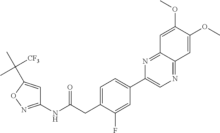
C1=C(CC(NC2=NOC(C(C)([CF3])C)=C2)=O)C(F)=CC(C2=CN=C3C(=N2)C=C(OC)C(OC)=C3)=C1
